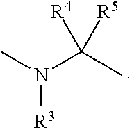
CN(C(C)([R4])[R5])[R3]
